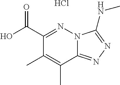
C(C1=NN2C(=NN=C2NC)C(C)=C1C)(O)=O.Cl
